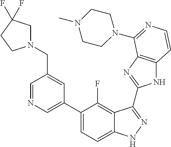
C1=C(C2=CC=C3C(=C2F)C(C2=NC4=C(N2)C=CN=C4N2CCN(C)CC2)=NN3)C=C(CN2CC(F)(F)CC2)C=N1
